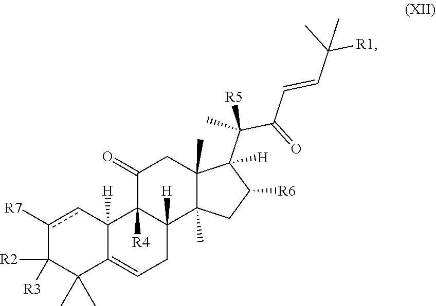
c1([R7])cC2([H])C(=CCC3([H])C2([R4])C(=O)CC2(C)C3(C)CC([R6])C2(C(C(=O)C=CC([R1])(C)C)([R5])C)[H])C(C)(C)C1([R2])[R3]
